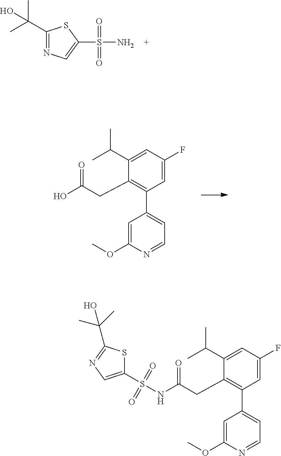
C1(C(C)(C)O)=NC=C(S(N)(=O)=O)S1.C1(C(C)C)=CC(F)=CC(C2=CC=NC(OC)=C2)=C1CC(O)=O.C1(S(NC(CC2=C(C3=CC=NC(OC)=C3)C=C(F)C=C2C(C)C)=O)(=O)=O)=CN=C(C(C)(C)O)S1
